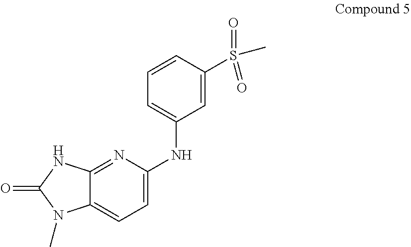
C1=CC(S(=O)(C)=O)=CC(NC2=CC=C3C(=N2)NC(=O)N3C)=C1
